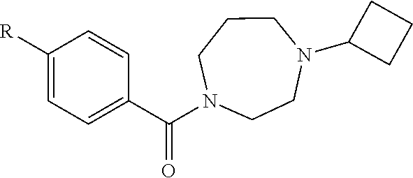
C1([R])=CC=C(C(=O)N2CCCN(C3CCC3)CC2)C=C1
